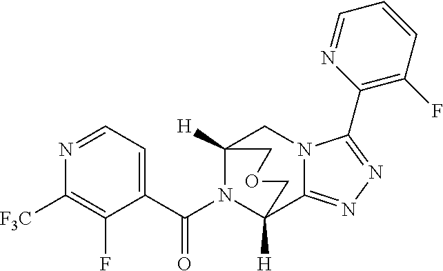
N1=CC=C(C(N2C3([H])CN4C(=NN=C4C4=C(F)C=CC=N4)C2([H])COC3)=O)C(F)=C1[F3C]
